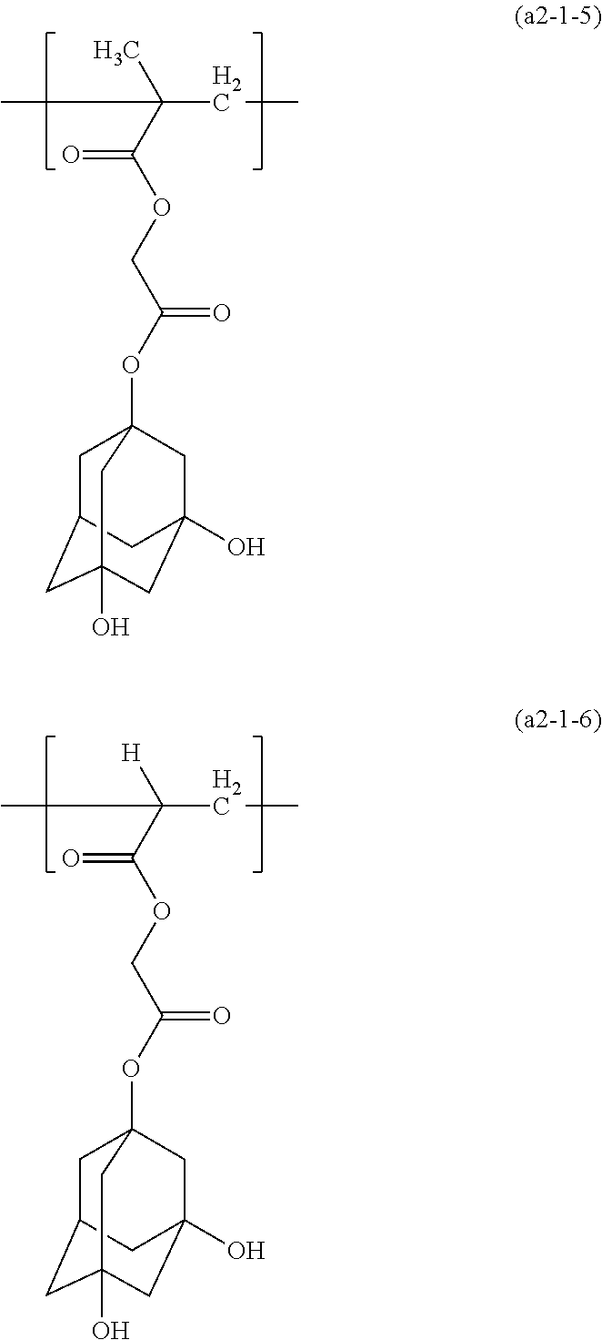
C(OC12CC3CC(O)(CC(O)(C1)C3)C2)(=O)COC(C(C)(CC)C)=O.C(OC12CC3CC(O)(CC(O)(C1)C3)C2)(=O)COC(C([H])(CC)C)=O
